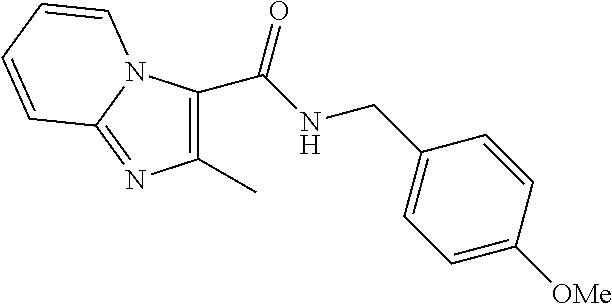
C1(C(NCC2=CC=C([OMe])C=C2)=O)=C(C)N=C2N1C=CC=C2
